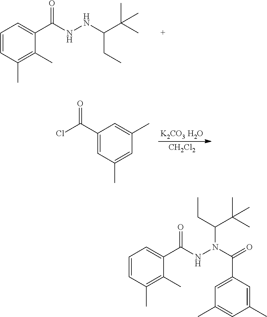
C1=CC(C)=C(C)C(C(NNC(CC)C(C)(C)C)=O)=C1.[K2CO3 H2O].[CH2Cl2].C1(C(=O)Cl)=CC(C)=CC(C)=C1.C1=CC(C)=C(C)C(C(=O)NN(C(=O)C2=CC(C)=CC(C)=C2)C(CC)C(C)(C)C)=C1
